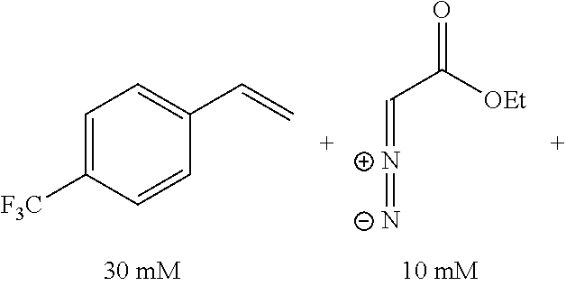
C1=C([F3C])C=CC(C=C)=C1.C(=[N+]=[N-])C(=O)[OEt]
